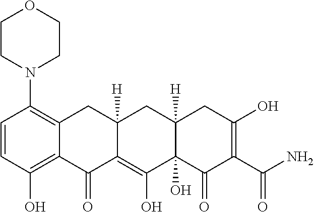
C1=CC(O)=C2C(=C1N1CCOCC1)CC1([H])C(=C(O)C3(O)C([H])(C1)CC(O)=C(C(N)=O)C3=O)C2=O
